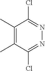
C1(C)=C(C)C(Cl)=NN=C1Cl
